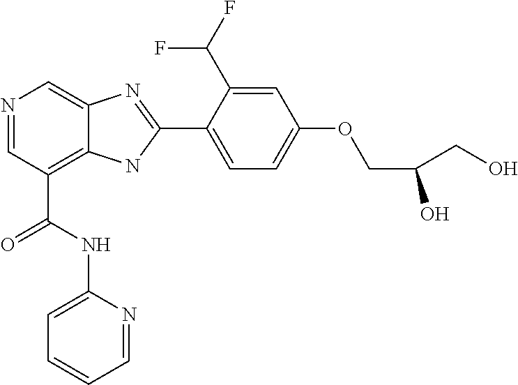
N1=CC(C(NC2=CC=CC=N2)=O)=C2C(=C1)N=C(C1=CC=C(OCC(CO)O)C=C1C(F)F)N2
